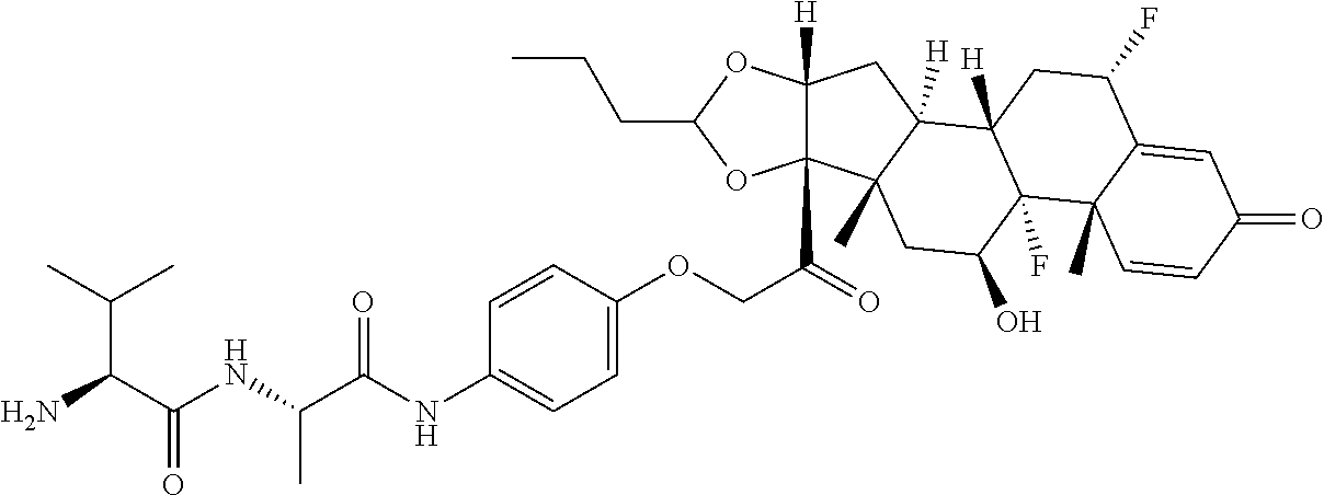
C(C(C(NC(C)C(=O)NC1=CC=C(OCC(=O)C23C([H])(CC4([H])C2(C)CC(O)C2(F)C4([H])CC(F)C4=CC(=O)C=CC24C)OC(CCC)O3)C=C1)=O)N)(C)C
